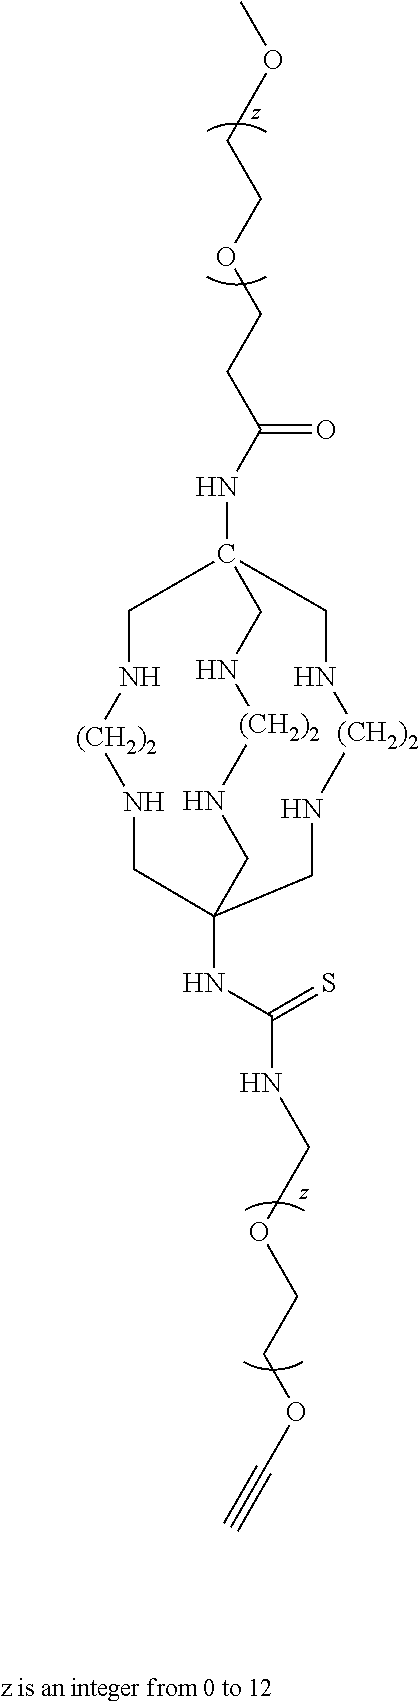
N(C12CN[(CH2)2]NCC(NC(NCOCCOC#C)=S)(CN[(CH2)2]NC1)CN[(CH2)2]NC2)C(=O)CCOCCOC
